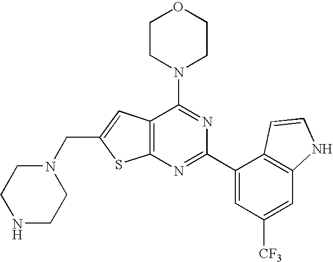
C12=C(N=C(C3=CC([CF3])=CC4=C3C=CN4)N=C1N1CCOCC1)SC(CN1CCNCC1)=C2
